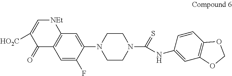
C1=C(F)C(N2CCN(C(=S)NC3=CC4=C(C=C3)OCO4)CC2)=CC2=C1C(=O)C([HO2C])=C[NEt]2
